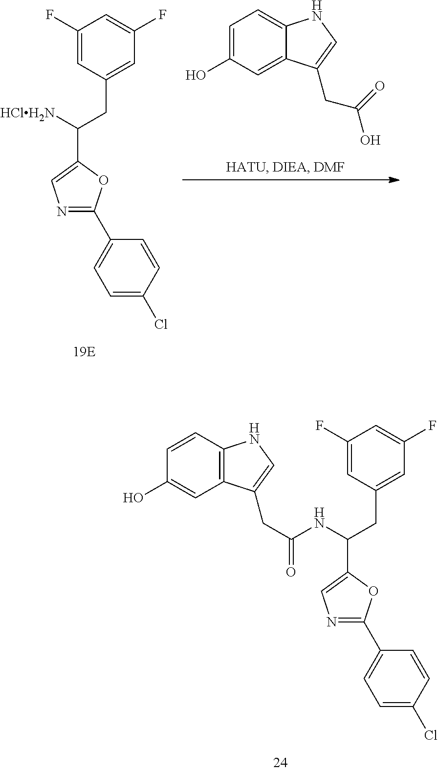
C(C1=CN=C(C2=CC=C(Cl)C=C2)O1)(CC1=CC(F)=CC(F)=C1)NC(=O)CC1=CNC2=C1C=C(O)C=C2.[HClH2N]C(C1=CN=C(C2=CC=C(Cl)C=C2)O1)CC1=CC(F)=CC(F)=C1.C1=C2C(=CC=C1O)NC=C2CC(=O)O
